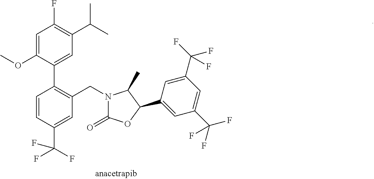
C1=C(OC)C(C2=C(CN3C(=O)OC(C4=CC(C(F)(F)F)=CC(C(F)(F)F)=C4)C3C)C=C(C(F)(F)F)C=C2)=CC(C(C)C)=C1F
